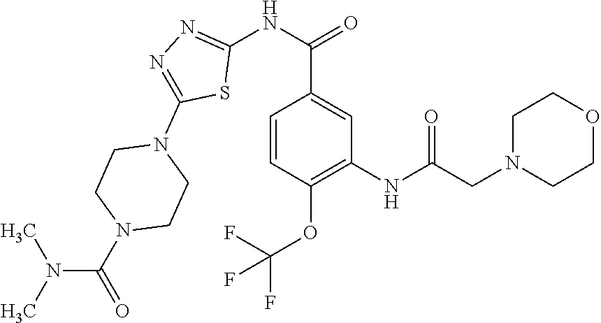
N(C1=NN=C(N2CCN(C(N(C)C)=O)CC2)S1)C(=O)C1=CC(NC(CN2CCOCC2)=O)=C(OC(F)(F)F)C=C1
